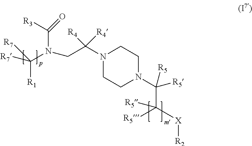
[R7]C([R1])(N(CC([R4])([R4])N1CCN(C([R5])(C([X][R2])([R5])[R5])[R5])CC1)C([R3])=O)[R7]
